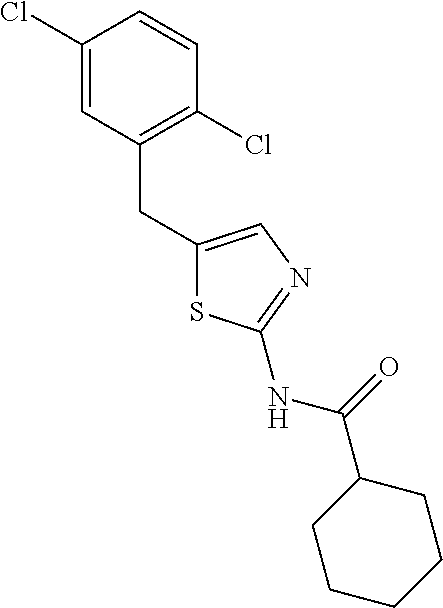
C1(CC2=C(Cl)C=CC(Cl)=C2)=CN=C(NC(C2CCCCC2)=O)S1
